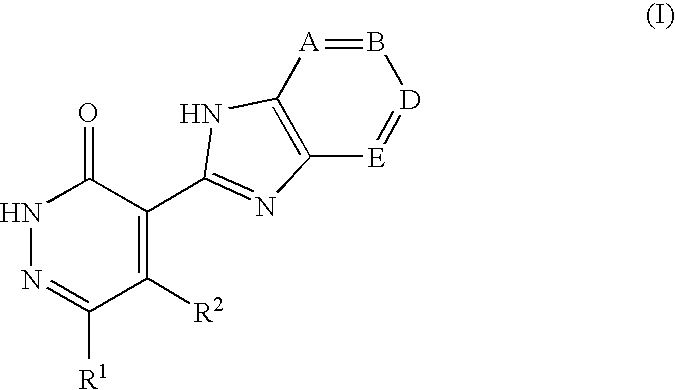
C1([R2])=C(C2=NC3=C([A]=B[D]=[E]3)N2)C(=O)NN=C1[R1]
